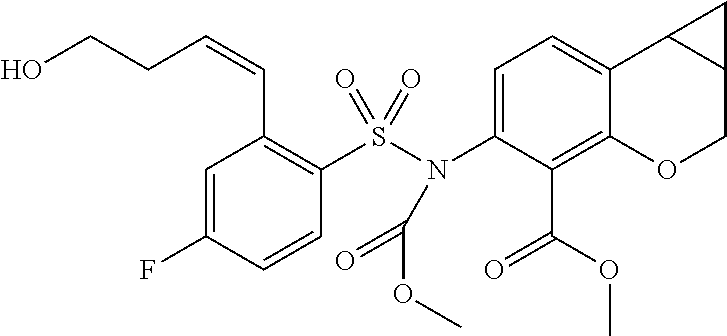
C1=C(F)C=CC(S(N(C2=CC=C3C(=C2C(OC)=O)OCC2C3C2)C(OC)=O)(=O)=O)=C1C=CCCO
